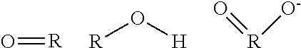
O=[R].[R]O[H].[R](=O)[O-]
